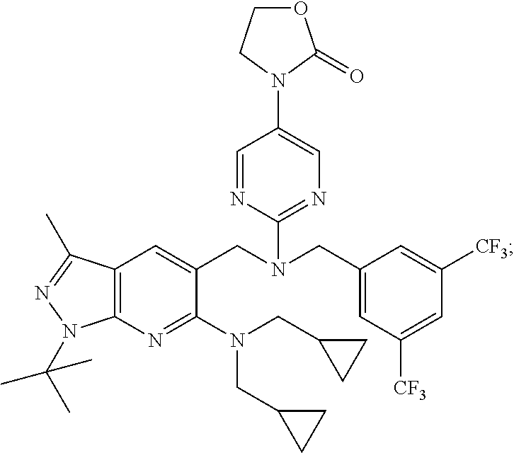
C12=C(C=C(CN(CC3=CC([CF3])=CC([CF3])=C3)C3=NC=C(N4C(=O)OCC4)C=N3)C(N(CC3CC3)CC3CC3)=N1)C(C)=NN2C(C)(C)C
